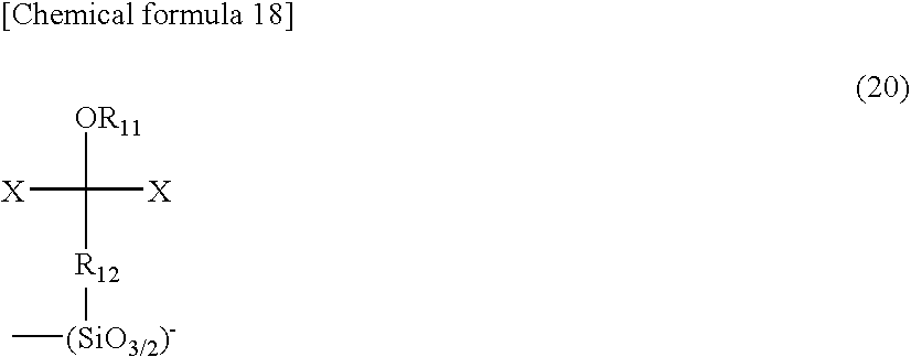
[OR11]C([X])([X])[R12][(SiO3/2)-]C
